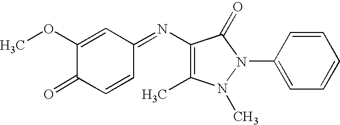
C1(OC)=CC(=NC2=C(C)N(C)N(C3=CC=CC=C3)C2=O)C=CC1=O
